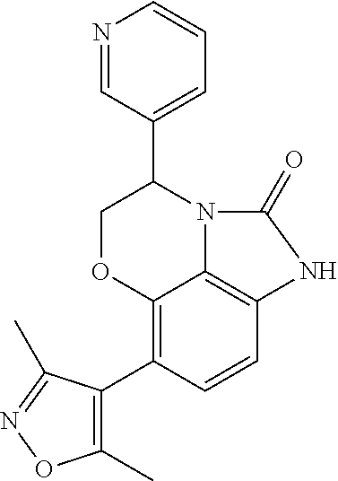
C12=C(C3=C(C)ON=C3C)C=CC3=C1N(C(C1=CC=CN=C1)CO2)C(=O)N3
